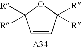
C1=CC([R])([R])OC1([R])[R]
